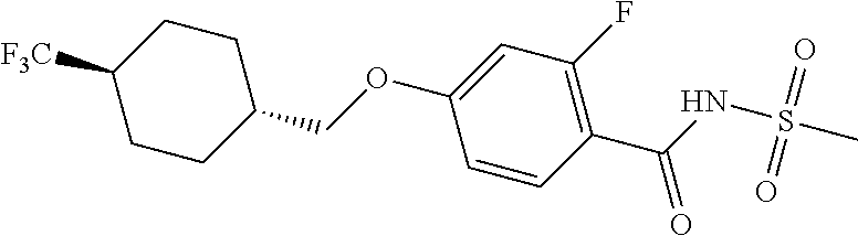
C1(COC2=CC(F)=C(C(NS(C)(=O)=O)=O)C=C2)CCC([F3C])CC1
